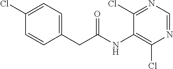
C1(CC(=O)NC2=C(Cl)N=CN=C2Cl)=CC=C(Cl)C=C1
